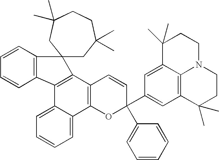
C12(CC(C)(C)CCC(C)(C)C1)C1=C(C3=CC=CC=C3C3=C1C=CC(C1=CC=CC=C1)(C1=CC4=C5C(=C1)C(C)(C)CCN5CCC4(C)C)O3)C1=C2C=CC=C1
